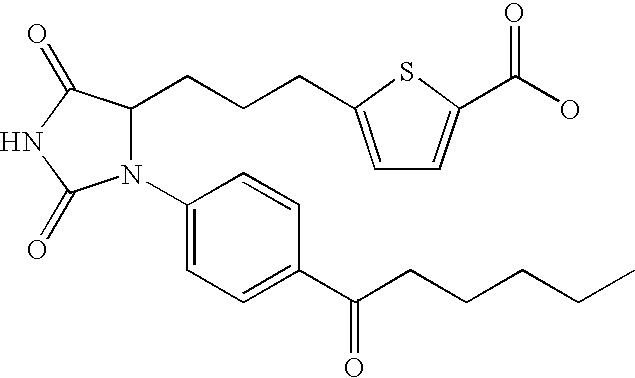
N1(C2=CC=C(C(CCCCC)=O)C=C2)C(CCCC2=CC=C(C(O)=O)S2)C(=O)NC1=O
